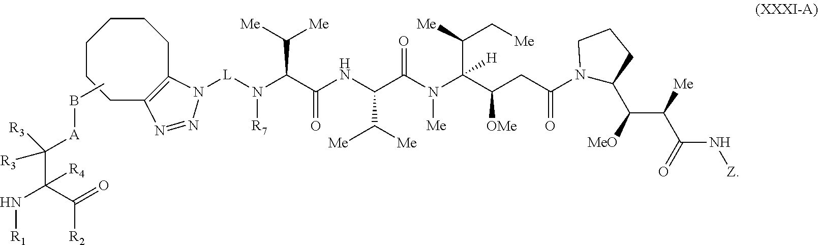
N1=NN([L]N([R7])C(C(NC(C(N([Me])C([H])(C([Me])C[Me])C([OMe])CC(=O)N2C(C([MeO])C([Me])C(N[Z])=O)CCC2)=O)C([Me])[Me])=O)C([Me])[Me])C2=C1CCCCCC2.C(C(C([R2])=O)(N[R1])[R4])([A]BC)([R3])[R3]
